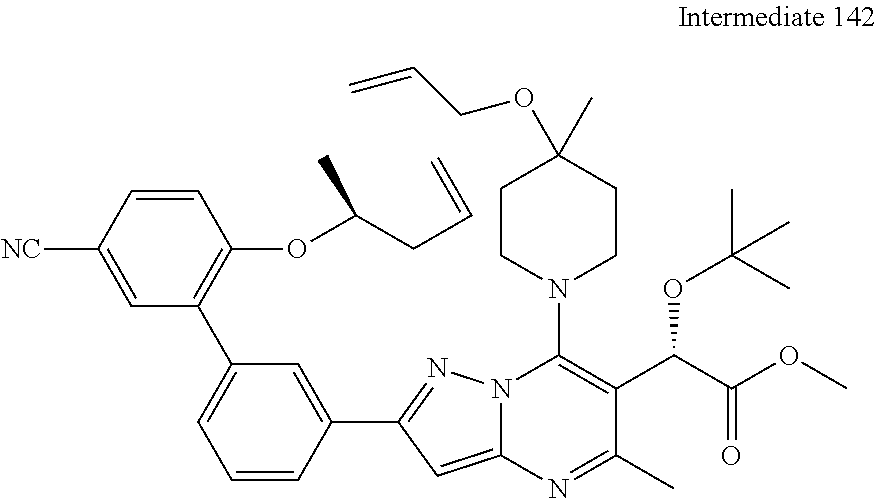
C1=CC([NC])=CC(C2=CC=CC(C3=NN4C(=C3)N=C(C)C(C(OC(C)(C)C)C(=O)OC)=C4N3CCC(C)(OCC=C)CC3)=C2)=C1OC(CC=C)C
